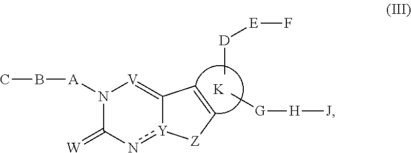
[K].N1([A]BC)C(=[W])n[Y]2C(=[V]1)C=C[Z]2.C[D][E]F.C[G][H][J]
